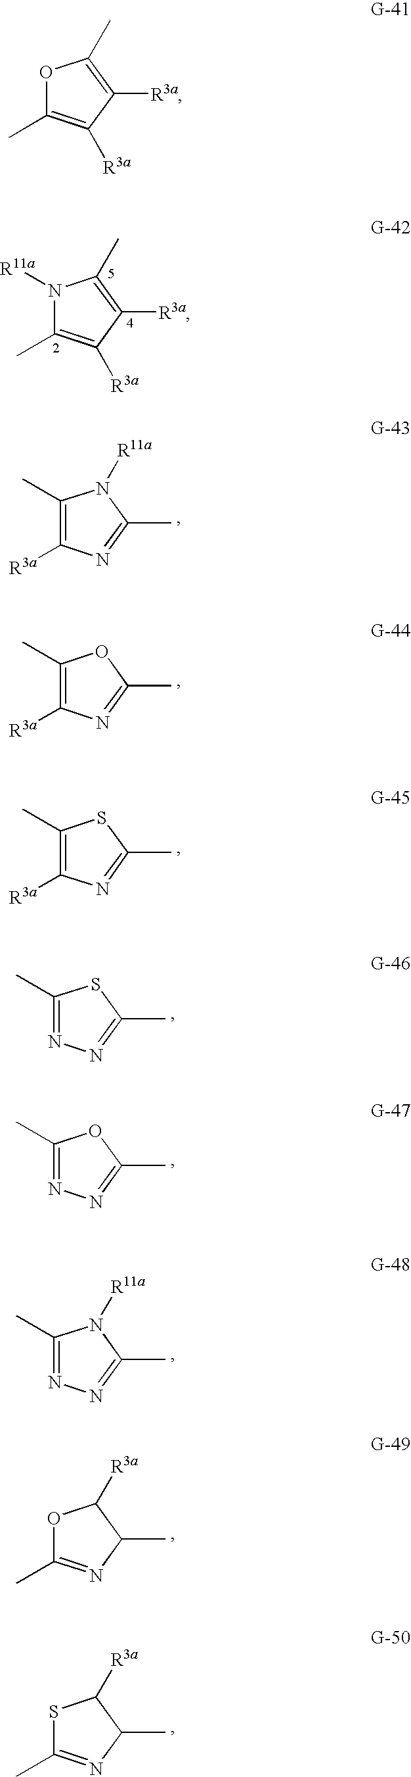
O1C(C)=C([R3a])C([R3a])=C1C.C1(C)=C([R3a])N=C(C)N1[R11a].C1(C)=C([R3a])N=C(C)O1.C1(C)=C([R3a])N=C(C)S1.C1(C)=NN=C(C)S1.C1(C)=NN=C(C)O1.C1(C)=NN=C(C)N1[R11a].O1C(C)=NC(C)C1[R3a].S1C(C)=NC(C)C1[R3a].N1([R11a])C(C)=C([R3a])C([R3a])=C1C
